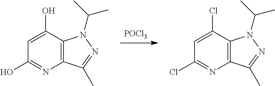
[POCl3].C12=C(C(C)=NN1C(C)C)N=C(O)C=C2O.C12=C(C(C)=NN1C(C)C)N=C(Cl)C=C2Cl
